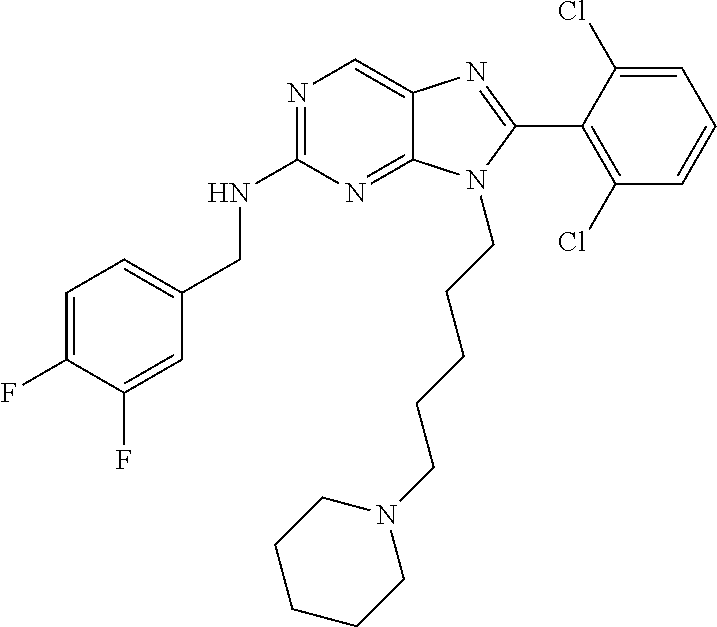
C1=C(F)C(F)=CC(CNC2=NC=C3C(=N2)N(CCCCCN2CCCCC2)C(C2=C(Cl)C=CC=C2Cl)=N3)=C1
